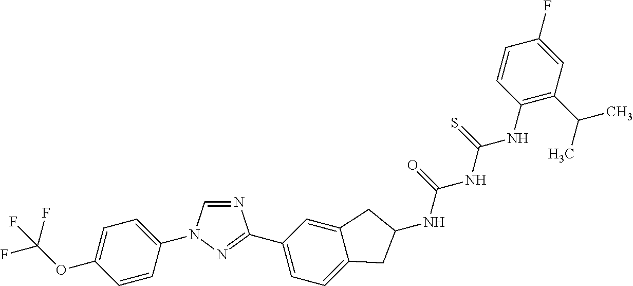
C1=CC(N2C=NC(C3=CC=C4C(=C3)CC(NC(=O)NC(NC3=C(C(C)C)C=C(F)C=C3)=S)C4)=N2)=CC=C1OC(F)(F)F
